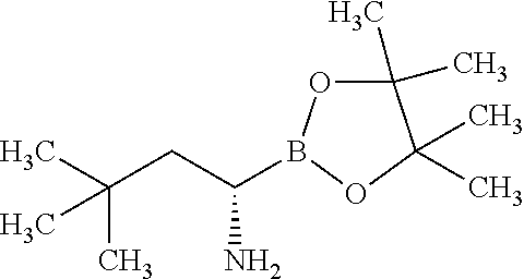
C1(C)(C)OB(C(CC(C)(C)C)N)OC1(C)C
